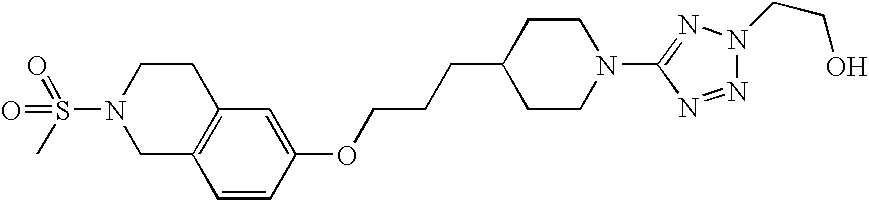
C1C2=C(CCN1S(=O)(=O)C)C=C(OCCCC1CCN(C3=NN(CCO)N=N3)CC1)C=C2
